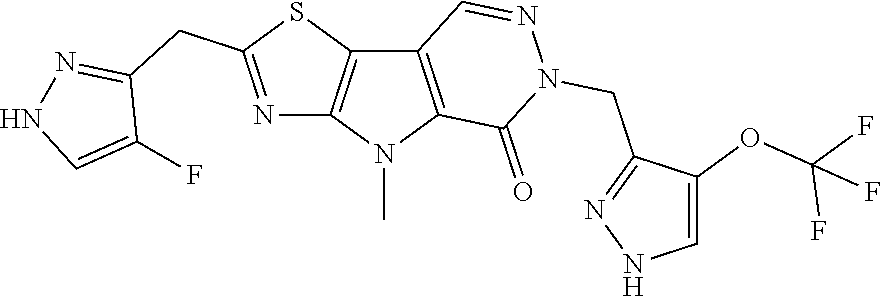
C12=C(N(C)C3=C1C=NN(CC1=NNC=C1OC(F)(F)F)C3=O)N=C(CC1=NNC=C1F)S2
